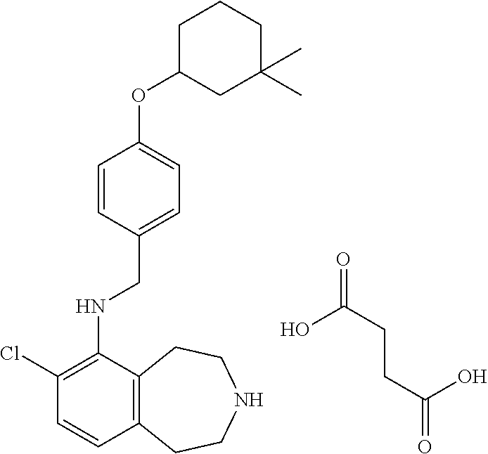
C1(Cl)=C(NCC2=CC=C(OC3CC(C)(C)CCC3)C=C2)C2=C(C=C1)CCNCC2.C(C(O)=O)CC(O)=O
